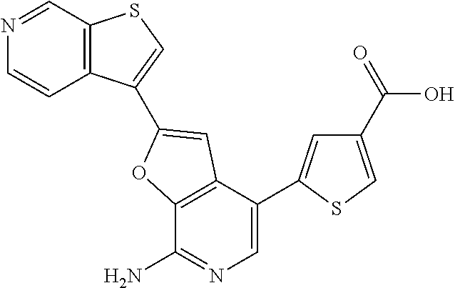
N1=CC2=C(C=C1)C(C1=CC3=C(C(N)=NC=C3C3=CC(C(O)=O)=CS3)O1)=CS2
